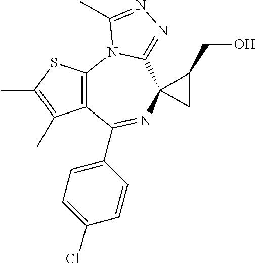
C12=C(N3C(=NN=C3C)C3(N=C1C1=CC=C(Cl)C=C1)CC3CO)SC(C)=C2C
